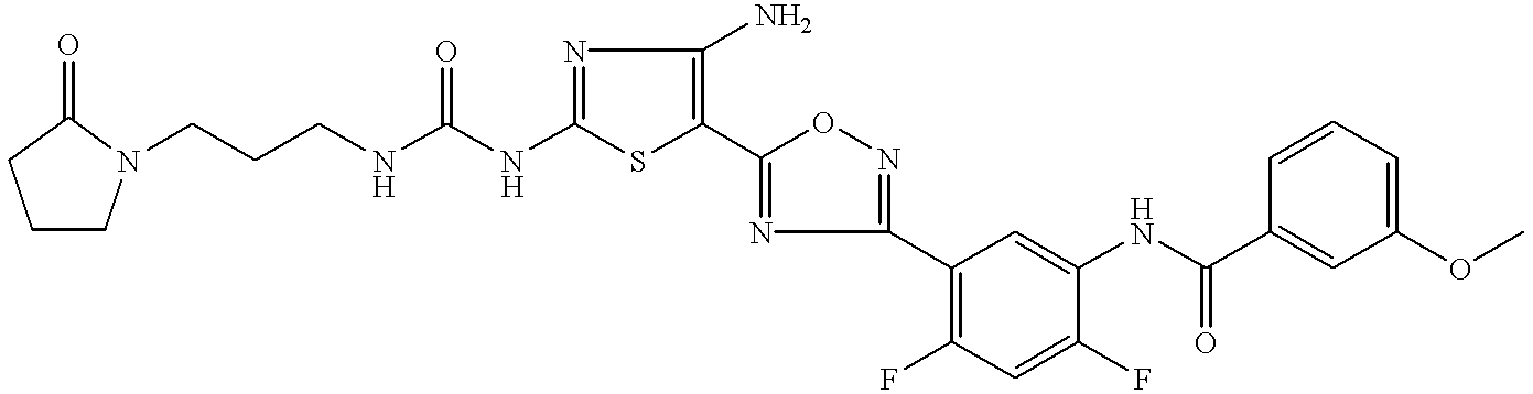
C1(NC(=O)NCCCN2CCCC2=O)=NC(N)=C(C2=NC(C3=C(F)C=C(F)C(NC(C4=CC(OC)=CC=C4)=O)=C3)=NO2)S1
